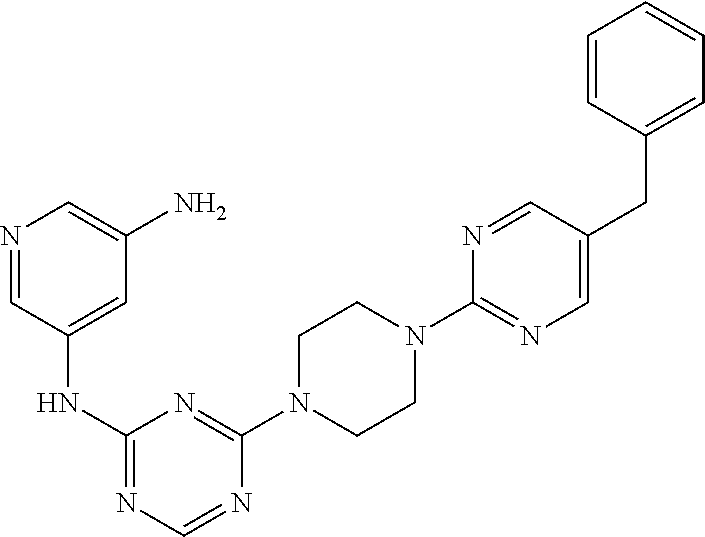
C1(N2CCN(C3=NC(NC4=CC(N)=CN=C4)=NC=N3)CC2)=NC=C(CC2=CC=CC=C2)C=N1
